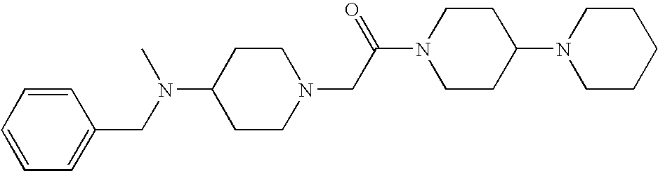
C1CN(CC(N2CCC(N3CCCCC3)CC2)=O)CCC1N(CC1=CC=CC=C1)C
